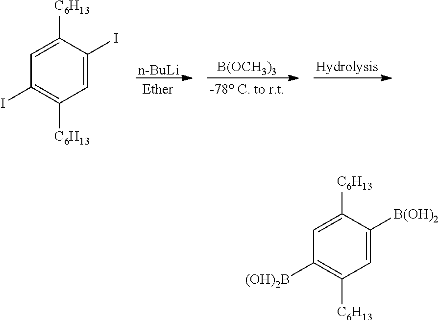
C1=C([C6H13])C(I)=CC([C6H13])=C1I.[n-BuLi].[B(OCH3)3].C1=C([C6H13])C([B(OH)2])=CC([C6H13])=C1[(OH)2B]
